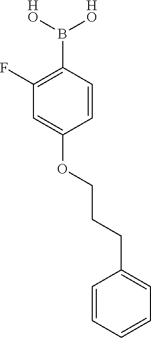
C1(F)=C(B([HO])[HO])C=CC(OCCCC2=CC=CC=C2)=C1
